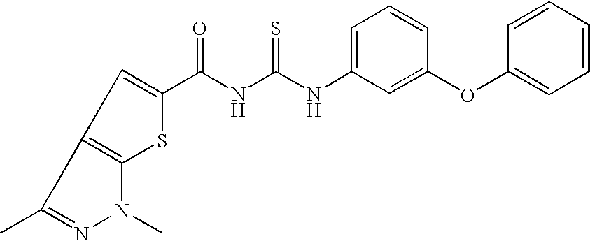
C(NC(NC1=CC=CC(OC2=CC=CC=C2)=C1)=S)(=O)C1=CC2=C(S1)N(C)N=C2C
